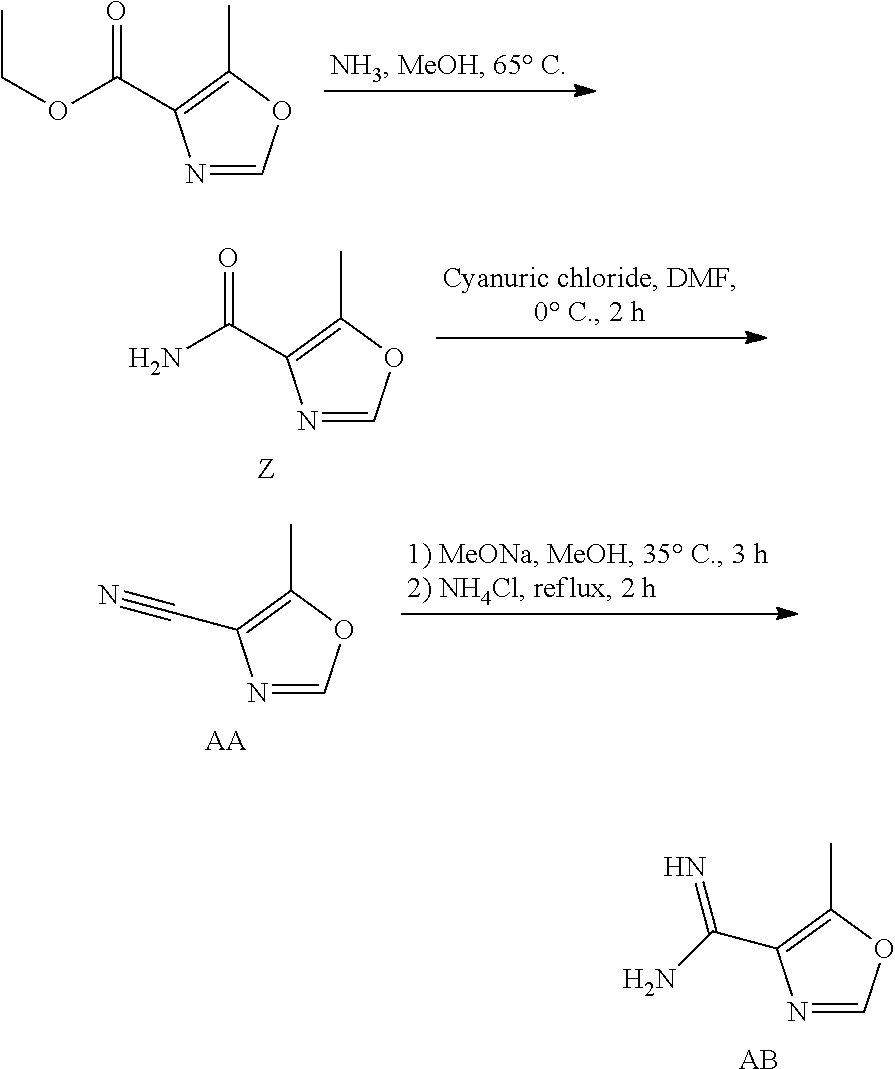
CCOC(=O)C1=C(C)OC=N1.NC(=O)C1=C(C)OC=N1.[AA].C(C1=C(C)OC=N1)#N.[AB].C(C1=C(C)OC=N1)(N)=N
